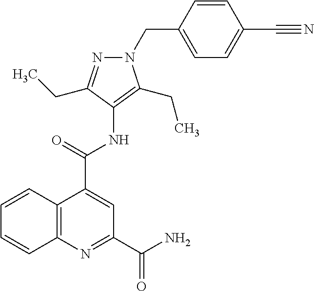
C1(CN2N=C(CC)C(NC(C3=CC(C(N)=O)=NC4=C3C=CC=C4)=O)=C2CC)=CC=C(C#N)C=C1
